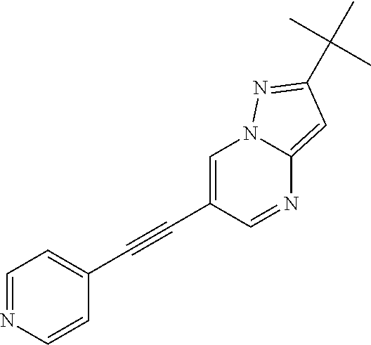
C1=C(C#CC2=CC=NC=C2)C=NC2=CC(C(C)(C)C)=NN12
